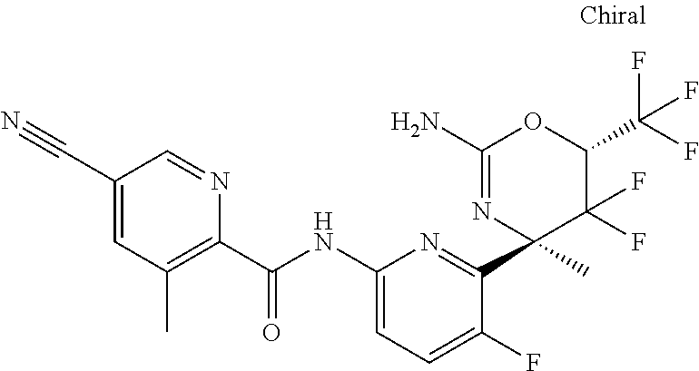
C1(C#N)=CC(C)=C(C(NC2=CC=C(F)C(C3(C)N=C(N)OC(C(F)(F)F)C3(F)F)=N2)=O)N=C1
